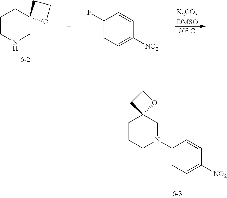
C1CCN(C2=CC=C([NO2])C=C2)CC12OCC2.[K2CO3DMSO].[80 C].C1CNCC2(C1)OCC2.C1(F)=CC=C([NO2])C=C1
